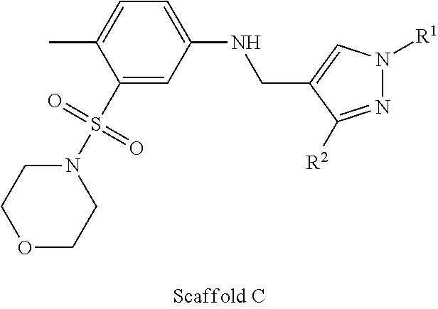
O1CCN(S(C2=CC(NCC3=CN([R1])N=C3[R2])=CC=C2C)(=O)=O)CC1
